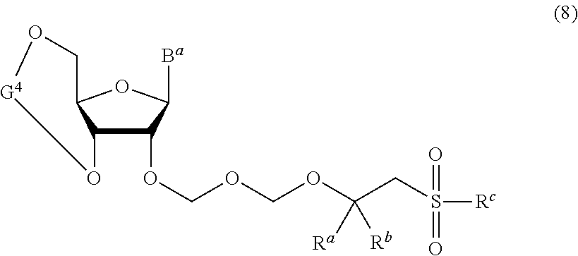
C(OCOC(CS([Rc])(=O)=O)([Ra])[Rb])OC1C2C(OC1[Ba])CO[G4]O2
